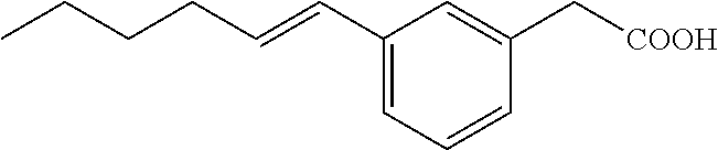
C1(C=CCCCC)=CC=CC(C[COOH])=C1
